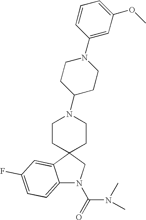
C12=CC=C(F)C=C1C1(CN2C(=O)N(C)C)CCN(C2CCN(C3=CC(OC)=CC=C3)CC2)CC1
